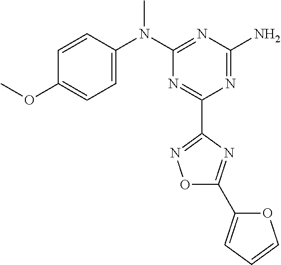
C1=CC(N(C2=NC(N)=NC(C3=NOC(C4=CC=CO4)=N3)=N2)C)=CC=C1OC
